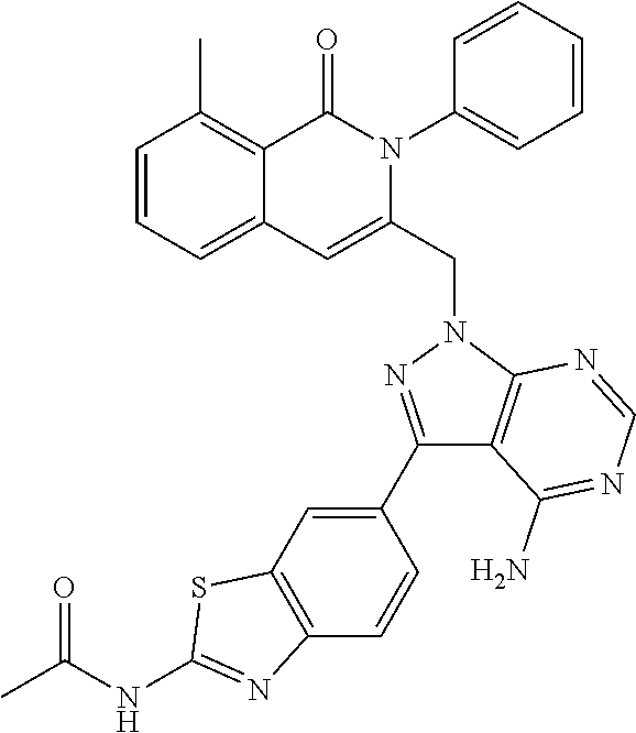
C1=CC=C2C(=C1C)C(=O)N(C1=CC=CC=C1)C(CN1N=C(C3=CC4=C(C=C3)N=C(NC(=O)C)S4)C3=C1N=CN=C3N)=C2
